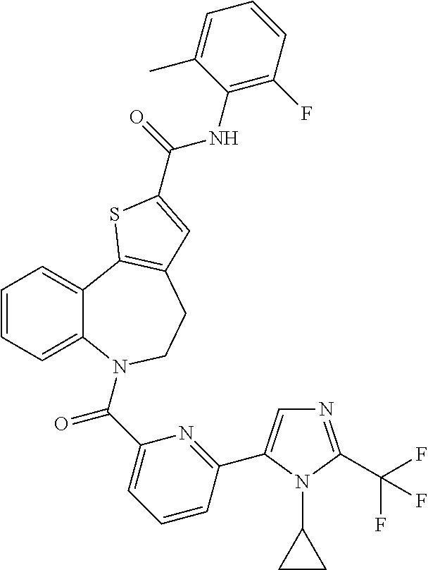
C1=CC=C2C(=C1)C1=C(CCN2C(C2=CC=CC(C3=CN=C(C(F)(F)F)N3C3CC3)=N2)=O)C=C(C(=O)NC2=C(F)C=CC=C2C)S1
